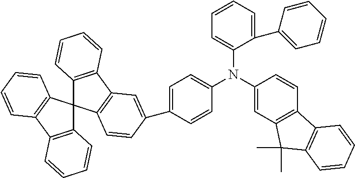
C12=C(C3=C(C14C1=C(C5=C4C=CC=C5)C=C(C4=CC=C(N(C5=CC6=C(C=C5)C5=C(C6(C)C)C=CC=C5)C5=CC=CC=C5C5=CC=CC=C5)C=C4)C=C1)C=CC=C3)C=CC=C2
